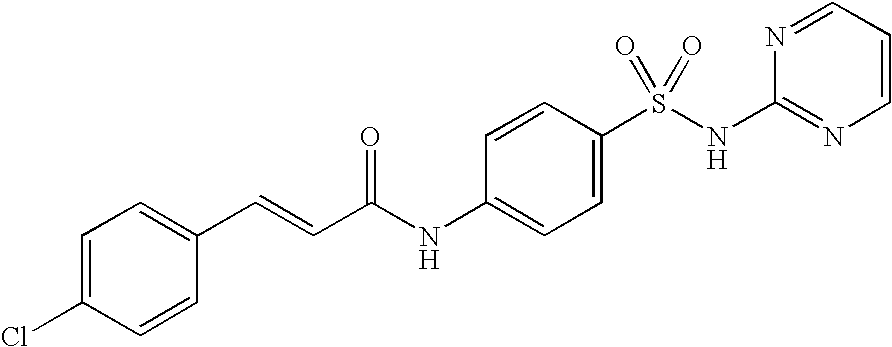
C1=C(Cl)C=CC(C=CC(NC2=CC=C(S(NC3=NC=CC=N3)(=O)=O)C=C2)=O)=C1
